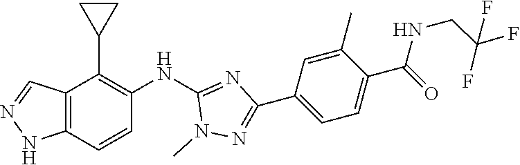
C12=C(C=CC(NC3=NC(C4=CC=C(C(=O)NCC(F)(F)F)C(C)=C4)=NN3C)=C1C1CC1)NN=C2
